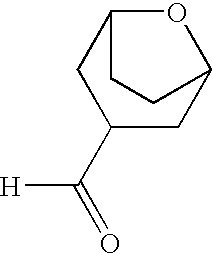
[H]C(C1CC2OC(C1)CC2)=O
